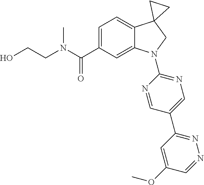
N(C(C1=CC=C2C(=C1)N(C1=NC=C(C3=NN=CC(OC)=C3)C=N1)CC21CC1)=O)(C)CCO
